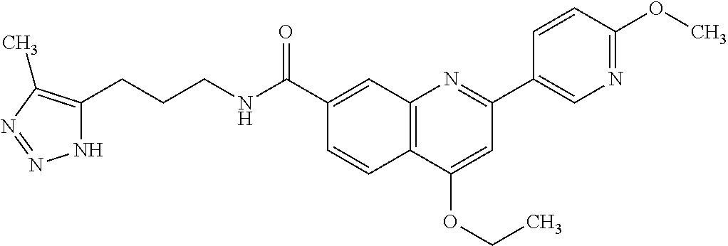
C1(C(NCCCC2=C(C)N=NN2)=O)=CC2=C(C=C1)C(OCC)=CC(C1=CN=C(OC)C=C1)=N2
